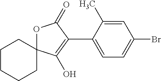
C1CCCC2(C1)OC(=O)C(C1=CC=C(Br)C=C1C)=C2O
